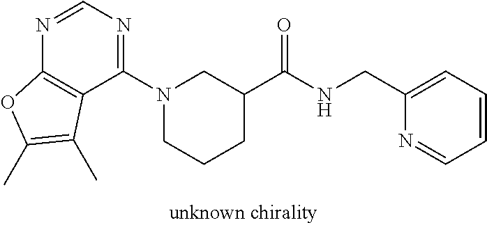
N1=CN=C(N2CCCC(C(NCC3=CC=CC=N3)=O)C2)C2=C1OC(C)=C2C
